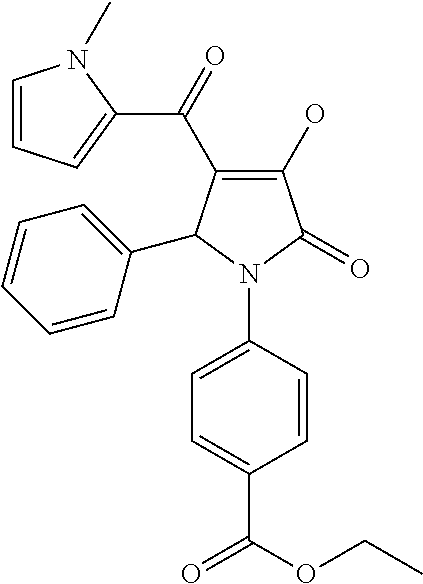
C1(O)=C(C(C2=CC=CN2C)=O)C(C2=CC=CC=C2)N(C2=CC=C(C(OCC)=O)C=C2)C1=O
